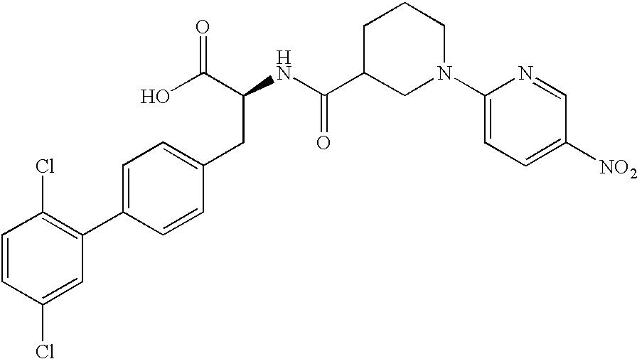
C1=CC(Cl)=CC(C2=CC=C(CC(C(O)=O)NC(C3CN(C4=CC=C([NO2])C=N4)CCC3)=O)C=C2)=C1Cl
